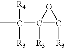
C1(C(C)([R4])[R3])([R3])C([R3])O1
